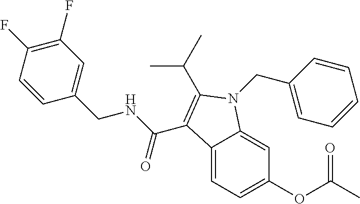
C12=CC=C(OC(C)=O)C=C1N(CC1=CC=CC=C1)C(C(C)C)=C2C(NCC1=CC(F)=C(F)C=C1)=O
